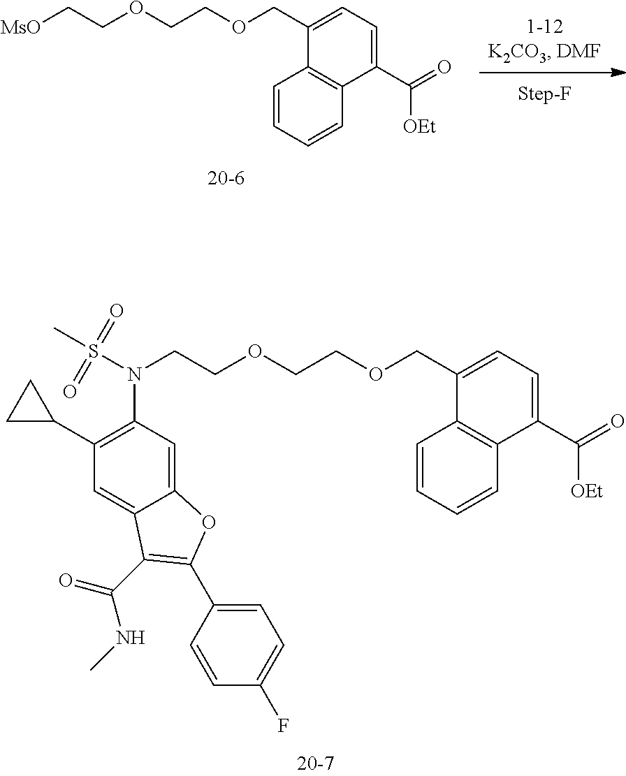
C(COCCOCC1=CC=C(C(=O)[OEt])C2=C1C=CC=C2)N(S(C)(=O)=O)C1=C(C2CC2)C=C2C(=C1)OC(C1=CC=C(F)C=C1)=C2C(=O)NC.C1(COCCOCC[MsO])=CC=C(C(=O)[OEt])C2=C1C=CC=C2
